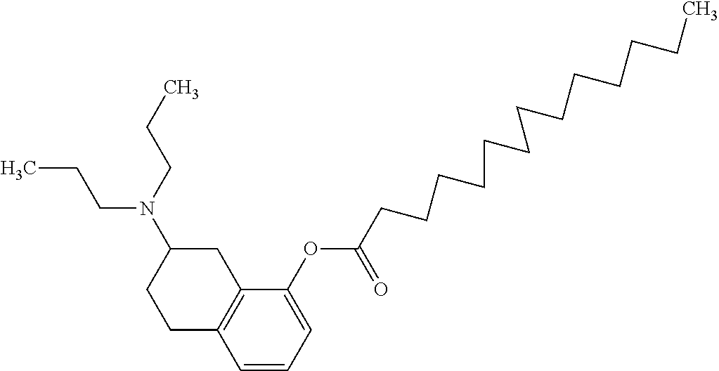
CCCN(C1CCC2=C(C1)C(OC(CCCCCCCCCCCCC)=O)=CC=C2)CCC
